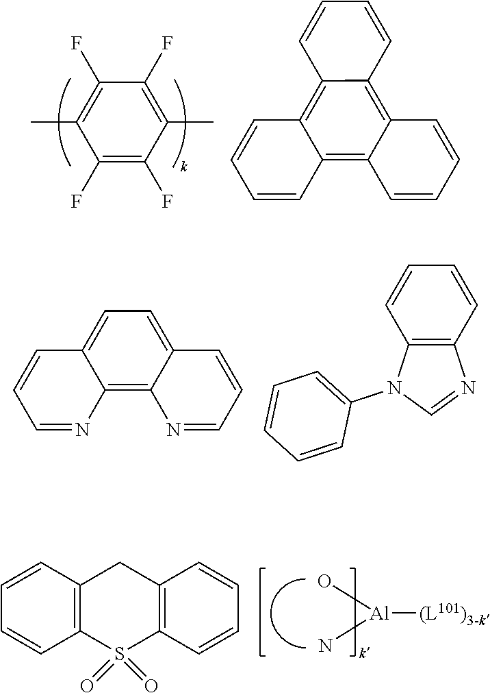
C1(F)=C(C)C(F)=C(F)C(C)=C1F.C1=CC=CC2=C3C(=C4C(=C12)C=CC=C4)C=CC=C3.C1=CC=NC2=C3C(=CC=C12)C=CC=N3.C1=CC2=C(C=C1)N=CN2C1=CC=CC=C1.O[Al](N)[(L101)3-k].S1(=O)(=O)C2=C(C=CC=C2)CC2=C1C=CC=C2
